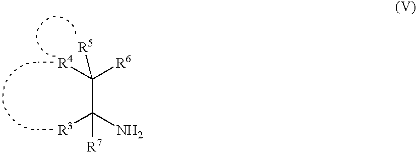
[R6]C(C(N)([R3])[R7])([R4])[R5]
